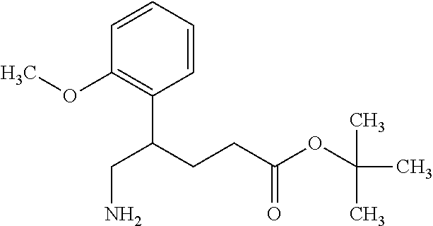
C1=CC=CC(C(CCC(OC(C)(C)C)=O)CN)=C1OC
